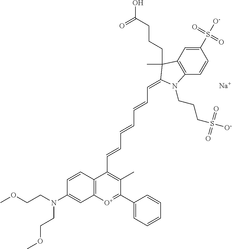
C12=C(C=CC(S([O-])(=O)=O)=C1)N(CCCS([O-])(=O)=O)C(=CC=CC=CC=CC1=C(C)C(C3=CC=CC=C3)=[O+]C3=C1C=CC(N(CCOC)CCOC)=C3)C2(CCCC(O)=O)C.[Na]
